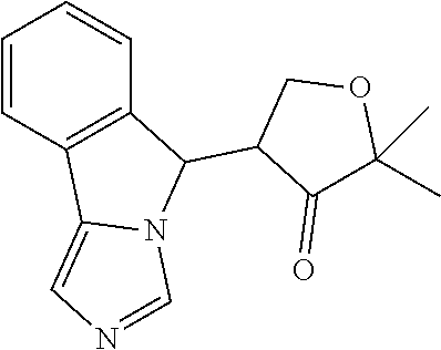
C1=CC2=C(C=C1)C(C1C(=O)C(C)(C)OC1)N1C2=CN=C1
